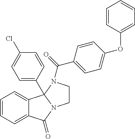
C1=CC=C2C(=C1)C1(C3=CC=C(Cl)C=C3)N(C2=O)CCN1C(C1=CC=C(OC2=CC=CC=C2)C=C1)=O
